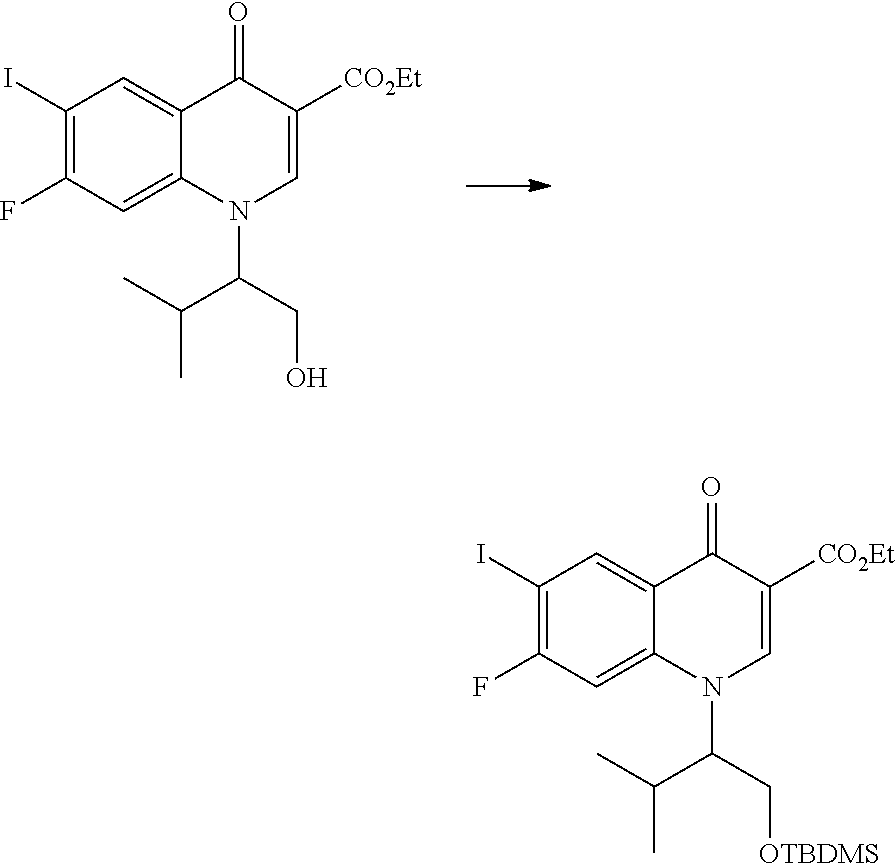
C1(I)=C(F)C=C2C(=C1)C(=O)C([CO2Et])=CN2C(CO)C(C)C.C1(I)=C(F)C=C2C(=C1)C(=O)C([CO2Et])=CN2C(C[OTBDMS])C(C)C
